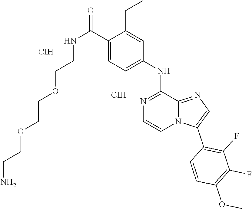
C1(C(=O)NCCOCCOCCN)=CC=C(NC2=NC=CN3C2=NC=C3C2=C(F)C(F)=C(OC)C=C2)C=C1CC.[CIH].[CIH]
